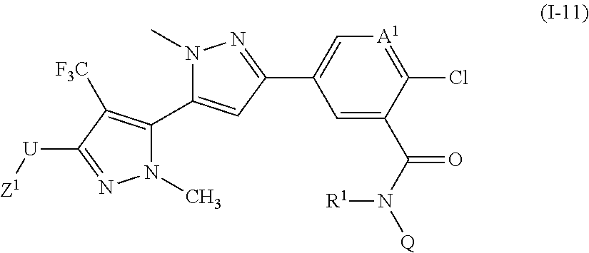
N1(C)C(C2=CC(C3=C[A1]=C(Cl)C(C(N([Q])[R1])=O)=C3)=NN2C)=C([F3C])C([U][Z1])=N1
